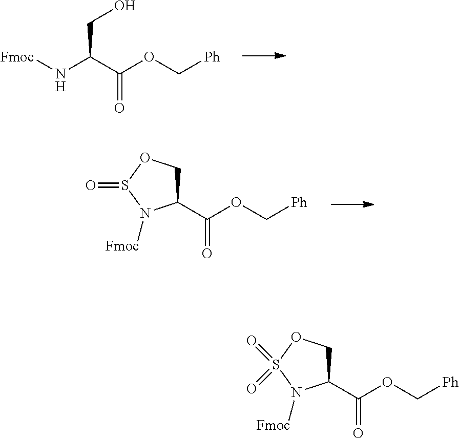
C(CO)(C(OC[Ph])=O)N[Fmoc].C1(C(OC[Ph])=O)COS(=O)N1[Fmoc].C1(C(OC[Ph])=O)COS(=O)(=O)N1[Fmoc]
